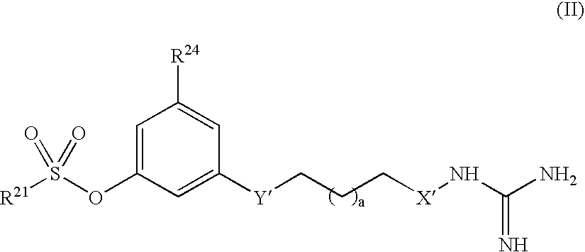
[R21]S(OC1=CC([R24])=CC([Y]CCC[X]NC(N)=N)=C1)(=O)=O
